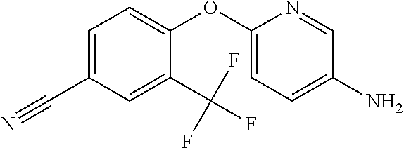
C1=C(C#N)C=C(C(F)(F)F)C(OC2=CC=C(N)C=N2)=C1
